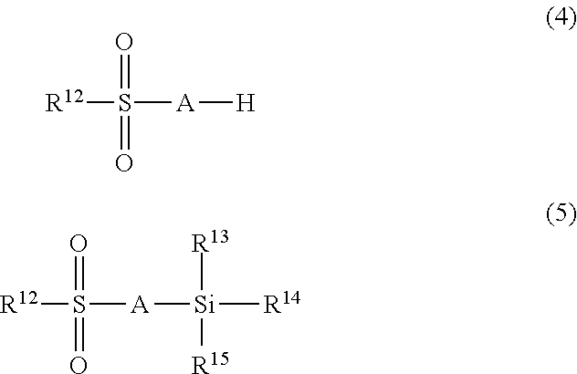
[R12]S([A][H])(=O)=O.[R12]S([A][Si]([R14])([R13])[R15])(=O)=O
